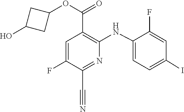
C1(NC2=C(C(OC3CC(O)C3)=O)C=C(F)C(C#N)=N2)=CC=C(I)C=C1F
